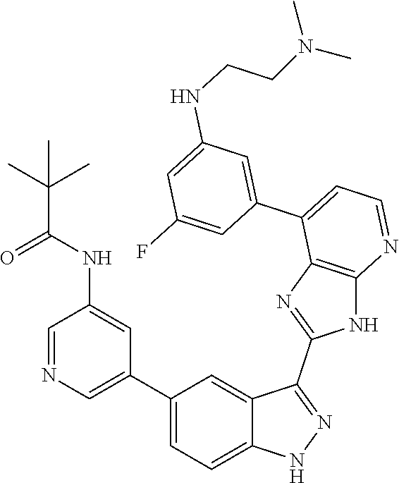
C1=NC=C(C2=CC=C3C(=C2)C(C2=NC4=C(N2)N=CC=C4C2=CC(NCCN(C)C)=CC(F)=C2)=NN3)C=C1NC(C(C)(C)C)=O
